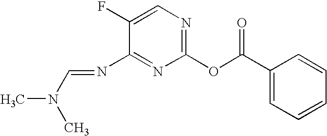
C1(F)=CN=C(OC(C2=CC=CC=C2)=O)N=C1N=CN(C)C
